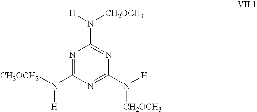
N1=C(N([CH3OCH2])[H])N=C(N([H])[CH2OCH3])N=C1N([H])[CH2OCH3]
